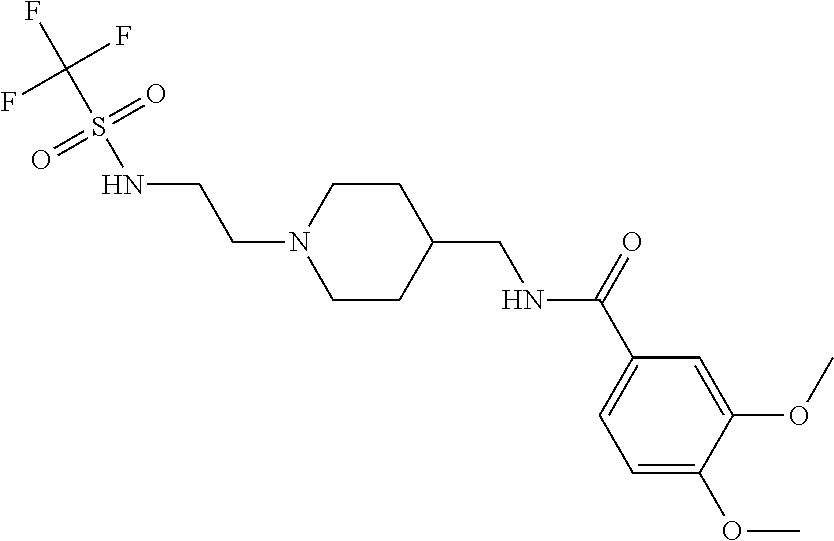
N1(CCNS(C(F)(F)F)(=O)=O)CCC(CNC(C2=CC=C(OC)C(OC)=C2)=O)CC1
